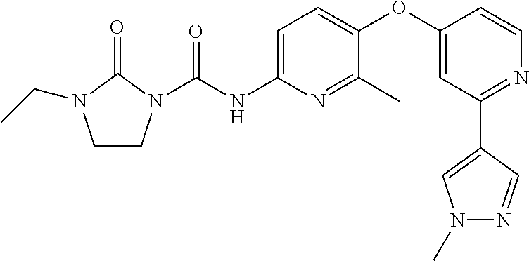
C1CN(C(NC2=CC=C(OC3=CC(C4=CN(C)N=C4)=NC=C3)C(C)=N2)=O)C(=O)N1CC
